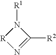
N1([R1])[R]N=C1[R2]
